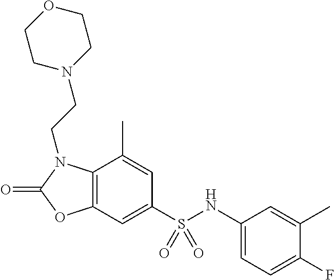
C1=C(C)C2=C(C=C1S(NC1=CC=C(F)C(C)=C1)(=O)=O)OC(=O)N2CCN1CCOCC1
